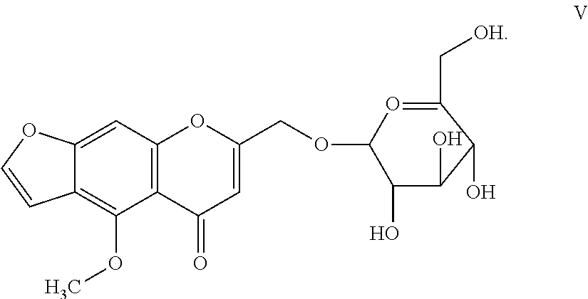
C12=C(C(=O)C=C(COC3C(O)C(O)C(O)C(C[OH])=O3)O1)C(OC)=C1C(=C2)OC=C1
